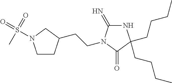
C(N1C(=N)NC(CCCC)(CCCC)C1=O)CC1CCN(S(=O)(=O)C)C1
